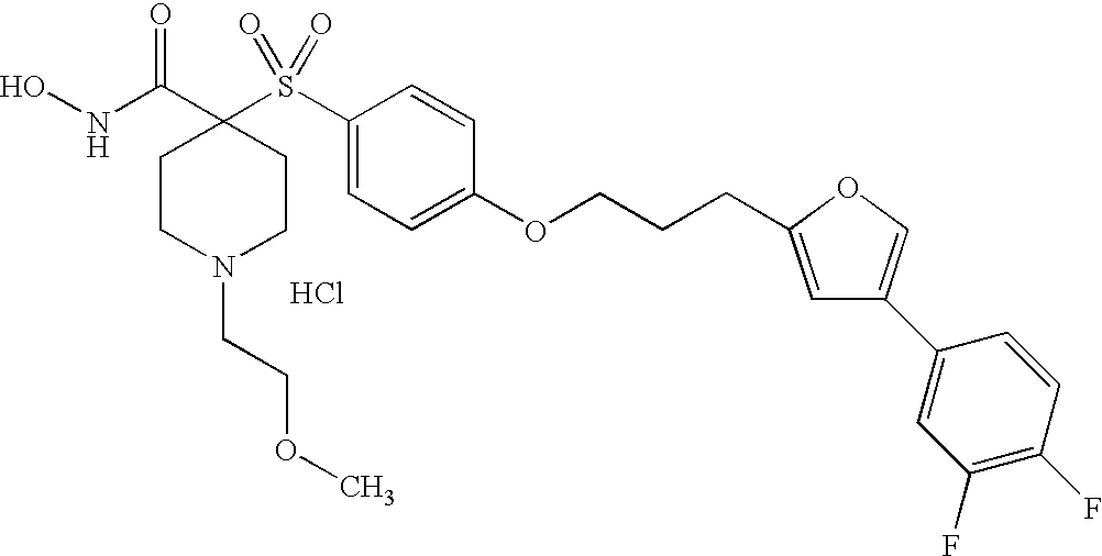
N(C(C1(S(C2=CC=C(OCCCC3=CC(C4=CC(F)=C(F)C=C4)=CO3)C=C2)(=O)=O)CCN(CCOC)CC1)=O)O.Cl
